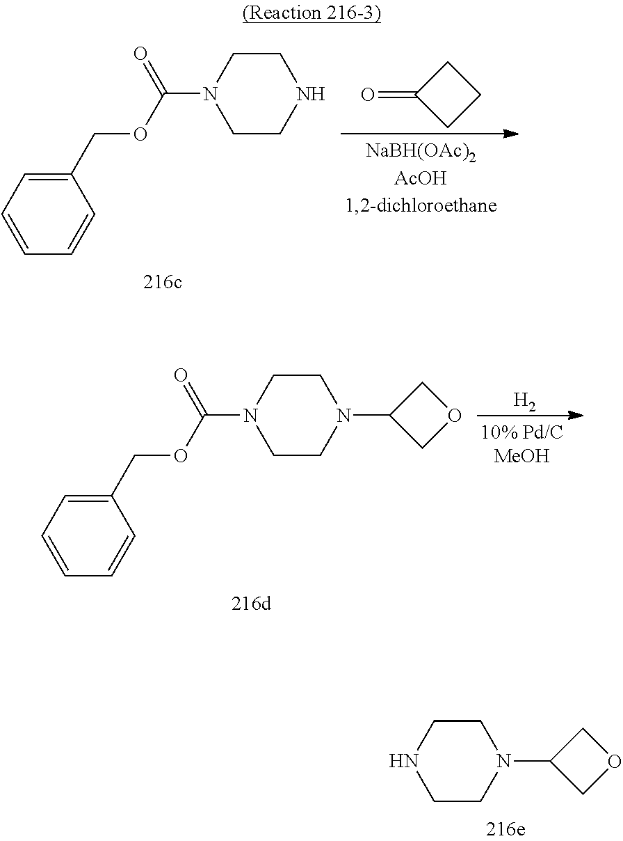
C1CNCCN1C(OCC1=CC=CC=C1)=O.C1C(=O)CC1.C1CN(C2COC2)CCN1C(OCC1=CC=CC=C1)=O.[H2].C1CN(C2COC2)CCN1
